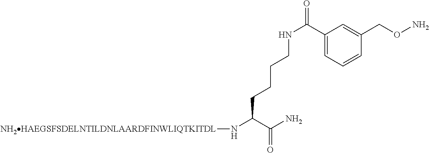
C1(C(NCCCCC(N[NH2HAEGSFSDELNTILDNLAARDFINWLIQTKITDL])C(N)=O)=O)=CC=CC(CON)=C1
